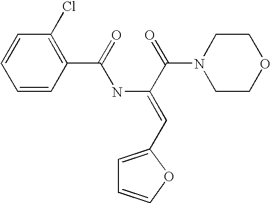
C1=CC(C(=O)NC(=CC2=CC=CO2)C(=O)N2CCOCC2)=C(Cl)C=C1
